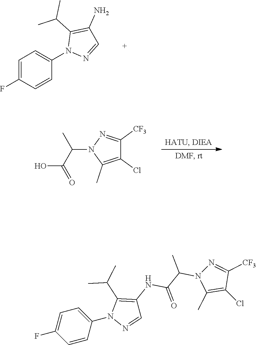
C1=C(F)C=CC(N2N=CC(N)=C2C(C)C)=C1.C1(Cl)=C(C)N(C(C(O)=O)C)N=C1[CF3].C1=CC(N2N=CC(NC(C(N3C(C)=C(Cl)C([CF3])=N3)C)=O)=C2C(C)C)=CC=C1F
